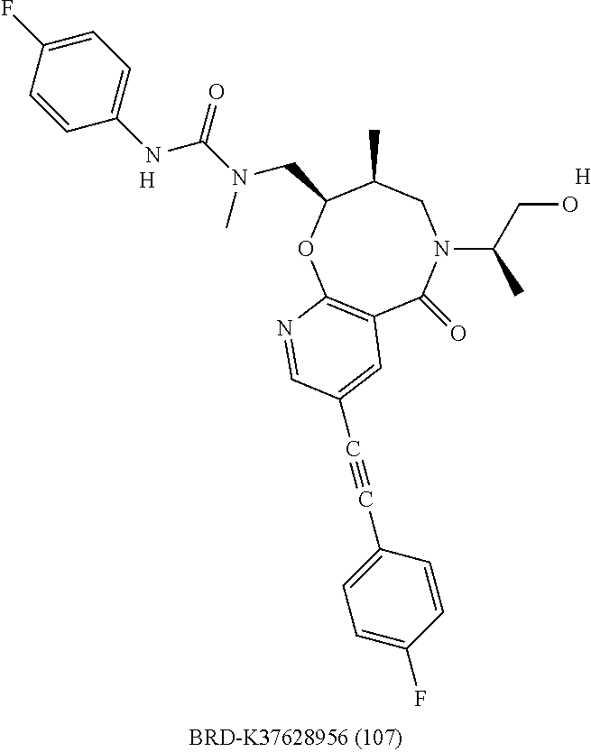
[H].[H].C12=C(OC(CN(C(=O)NC3=CC=C(F)C=C3)C)C(C)CN(C(CO)C)C1=O)N=CC(C#CC1=CC=C(F)C=C1)=C2
